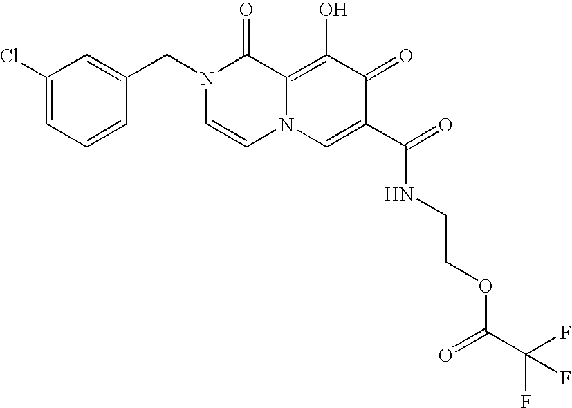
C1=C(CN2C=CN3C(=C(O)C(=O)C(C(=O)NCCOC(C(F)(F)F)=O)=C3)C2=O)C=CC=C1Cl
